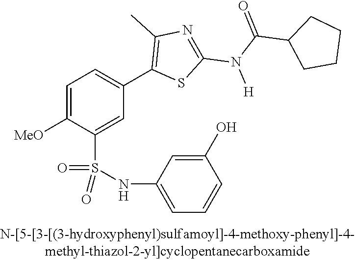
C1=C([OMe])C(S(NC2=CC=CC(O)=C2)(=O)=O)=CC(C2=C(C)N=C(N(C(=O)C3CCCC3)[H])S2)=C1
